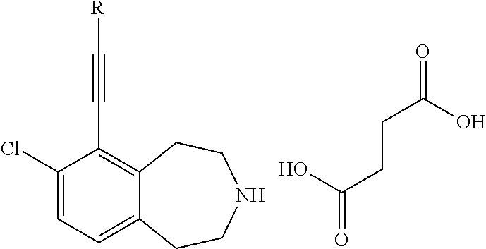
C12=CC=C(Cl)C(C#C[R])=C1CCNCC2.OC(CCC(=O)O)=O
